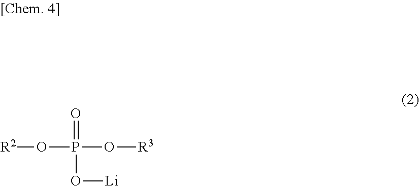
[R2]OP(O[R3])(=O)O[Li]
